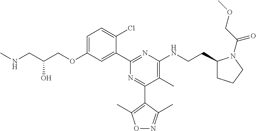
C1=C(OCC(CNC)O)C=C(C2=NC(NCCC3CCCN3C(=O)COC)=C(C)C(C3=C(C)ON=C3C)=N2)C(Cl)=C1
